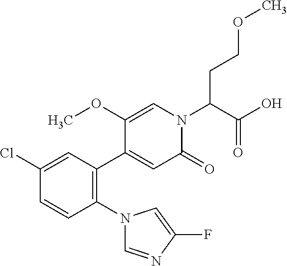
C1(Cl)=CC(C2=CC(=O)N(C(C(O)=O)CCOC)C=C2OC)=C(N2C=NC(F)=C2)C=C1
